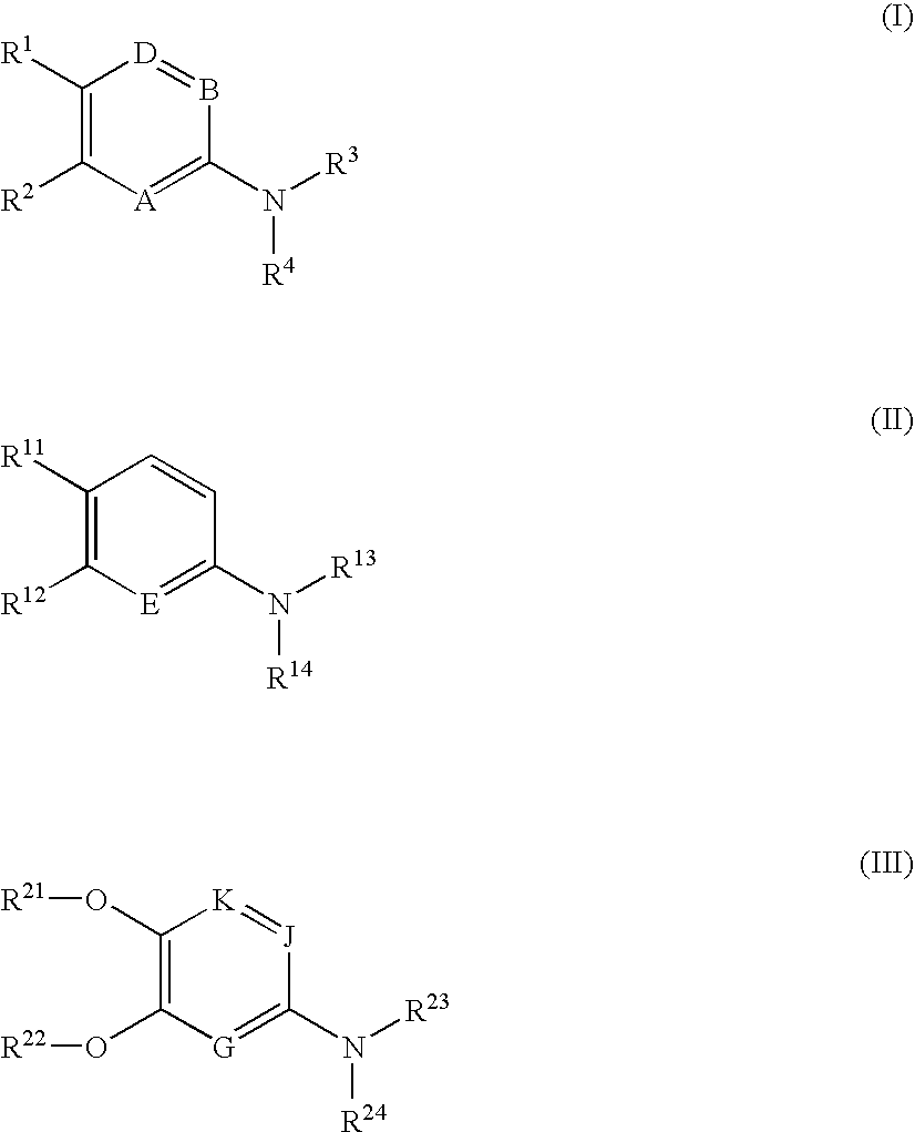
C1([R1])=C([R2])[A]=C(N([R3])[R4])B=[D]1.C1([R11])=C([R12])[E]=C(N([R13])[R14])C=C1.C1(O[R21])=C(O[R22])[G]=C(N([R23])[R24])[J]=[K]1
